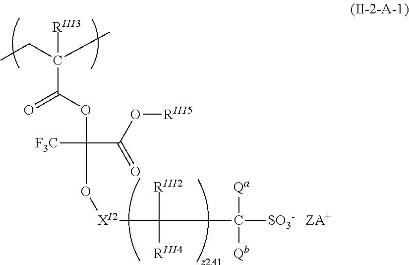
CCC(C)(C(OC(O[XI2]C(C([SO3-   ZA+])([Qa])[Qb])([RIII2])[RIII4])(C(O[RIII5])=O)[F3C])=O)[RIII3]
